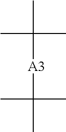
CC(C)(C)[A3]C(C)(C)C
